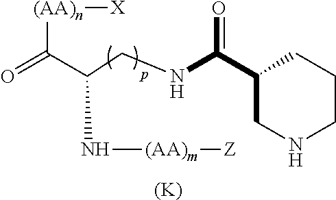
[(AA)n](C(C(CNC(C1CNCCC1)=O)N[(AA)m][Z])=O)[X].[(K)]
